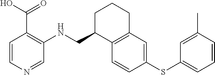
C1=CN=CC(NCC2C3=C(CCC2)C=C(SC2=CC=CC(C)=C2)C=C3)=C1C(O)=O
